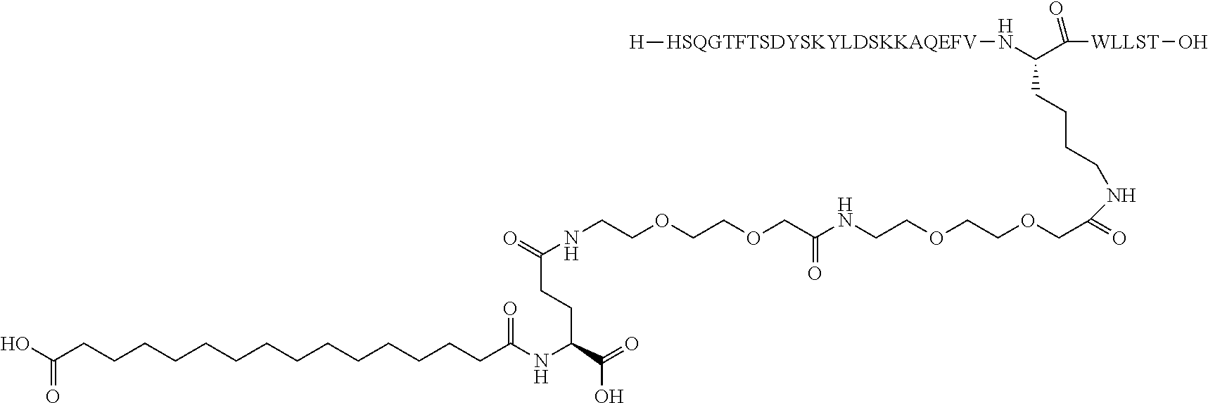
C(CCCCCCCCCCCCC(NC(CCC(=O)NCCOCCOCC(=O)NCCOCCOCC(NCCCCC(N[HSQGTFTSDYSKYLDSKKAQEFV][H])C([WLLST]O)=O)=O)C(O)=O)=O)CC(O)=O.[H]
